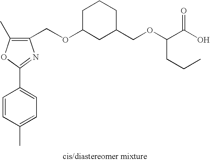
C1C(OCC2=C(C)OC(C3=CC=C(C)C=C3)=N2)CC(COC(C(=O)O)CCC)CC1
